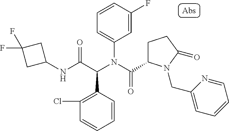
C1(NC(C(N(C(=O)C2CCC(=O)N2CC2=CC=CC=N2)C2=CC=CC(F)=C2)C2=C(Cl)C=CC=C2)=O)CC(F)(F)C1
